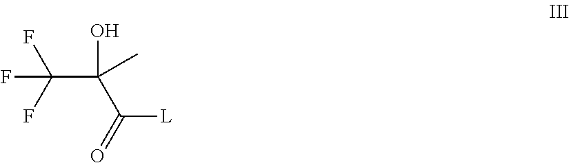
[L]C(C(C(F)(F)F)(O)C)=O
